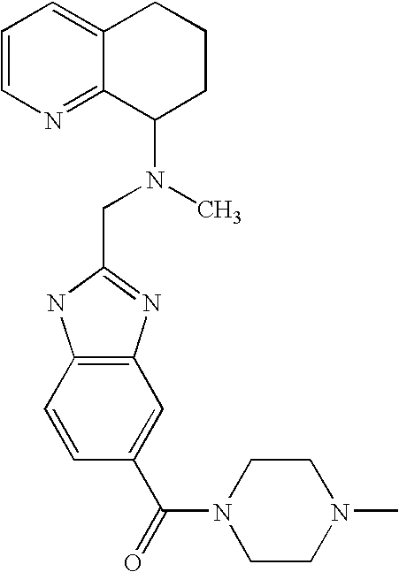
C1=CN=C2C(=C1)CCCC2N(C)CC1=NC2=C(N1)C=CC(C(=O)N1CCN(C)CC1)=C2
